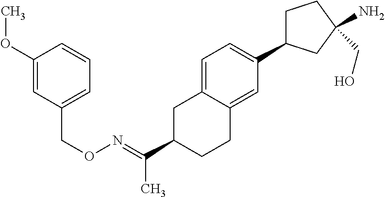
N(=C(C1CC2=CC=C(C3CCC(CO)(N)C3)C=C2CC1)C)OCC1=CC=CC(OC)=C1
